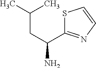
CC(CC(N)C1=NC=CS1)C
